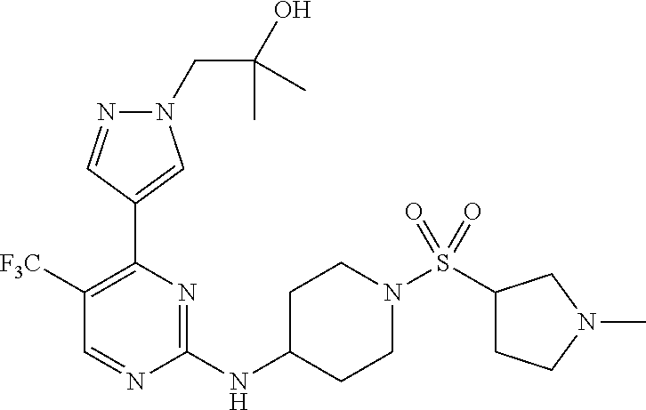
N1(CC(O)(C)C)N=CC(C2=C([F3C])C=NC(NC3CCN(S(=O)(=O)C4CCN(C)C4)CC3)=N2)=C1
